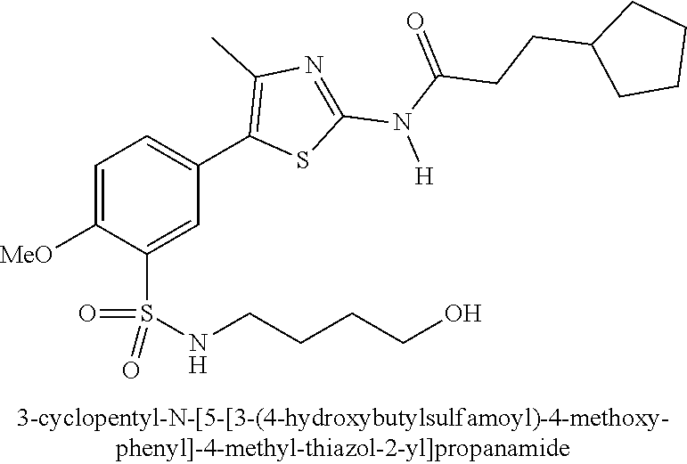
C1=C([OMe])C(S(NCCCCO)(=O)=O)=CC(C2=C(C)N=C(N(C(CCC3CCCC3)=O)[H])S2)=C1
